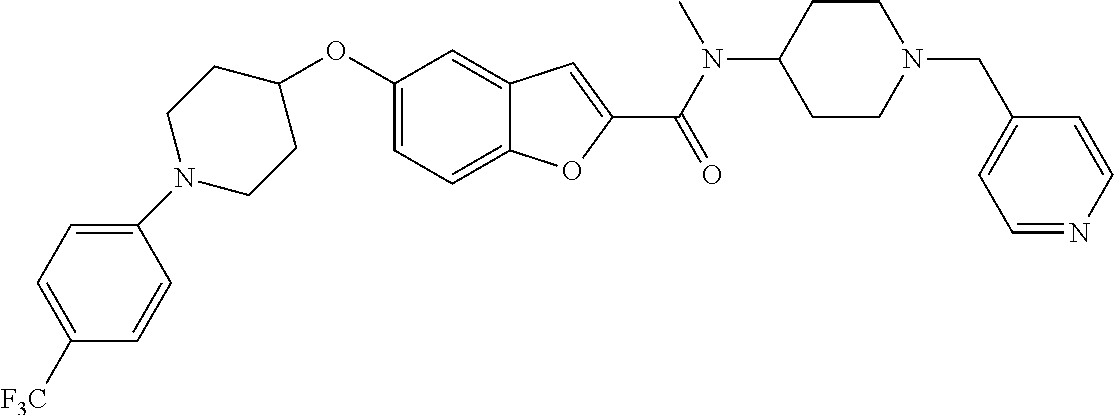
C1=C2C(=CC(OC3CCN(C4=CC=C([F3C])C=C4)CC3)=C1)C=C(C(=O)N(C1CCN(CC3=CC=NC=C3)CC1)C)O2
